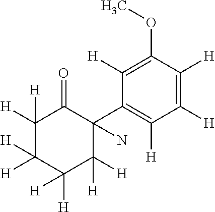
C1([H])([H])C([H])([H])C([H])([H])C([H])([H])C(N)(C2=C([H])C([H])=C([H])C(OC)=C2[H])C1=O
